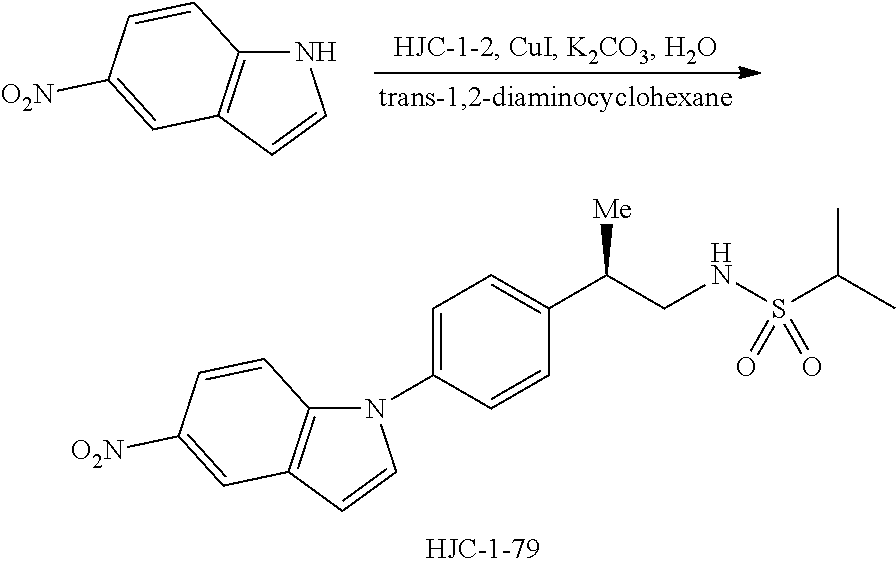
C12=C(C=CN1)C=C([O2N])C=C2.C12=C(C=CN1C1=CC=C(C(CNS(C(C)C)(=O)=O)[Me])C=C1)C=C([O2N])C=C2
